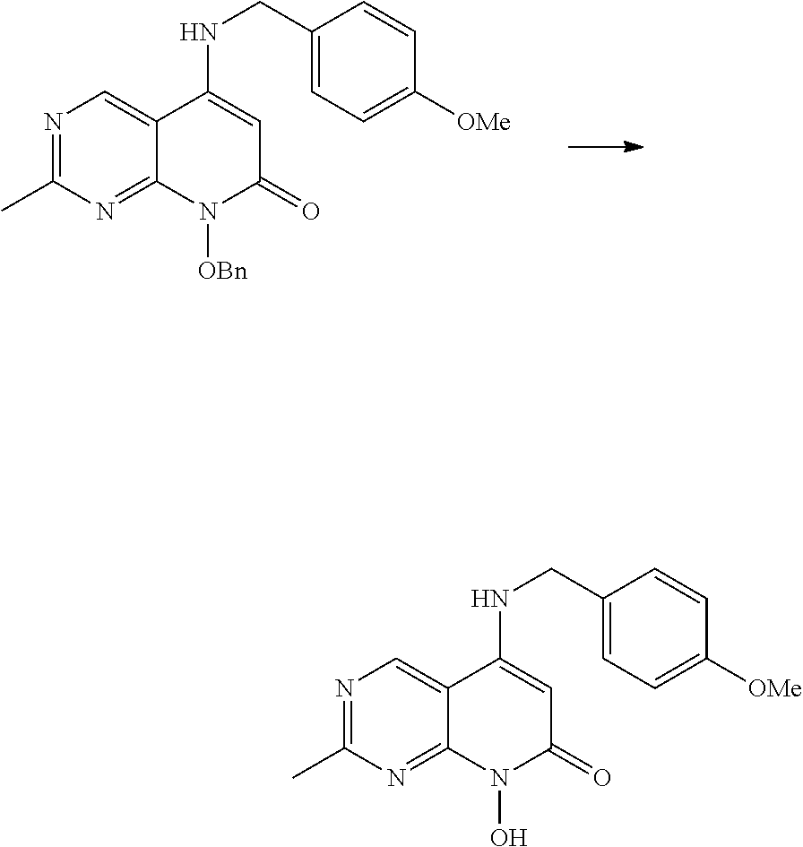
N1=C(C)N=C2C(=C1)C(NCC1=CC=C([OMe])C=C1)=CC(=O)N2[OBn].N1=C(C)N=C2C(=C1)C(NCC1=CC=C([OMe])C=C1)=CC(=O)N2O
